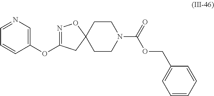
C1CC2(CCN1C(=O)OCC1=CC=CC=C1)ON=C(OC1=CN=CC=C1)C2
